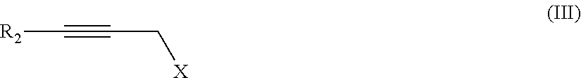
[R2]C#CC[X]
